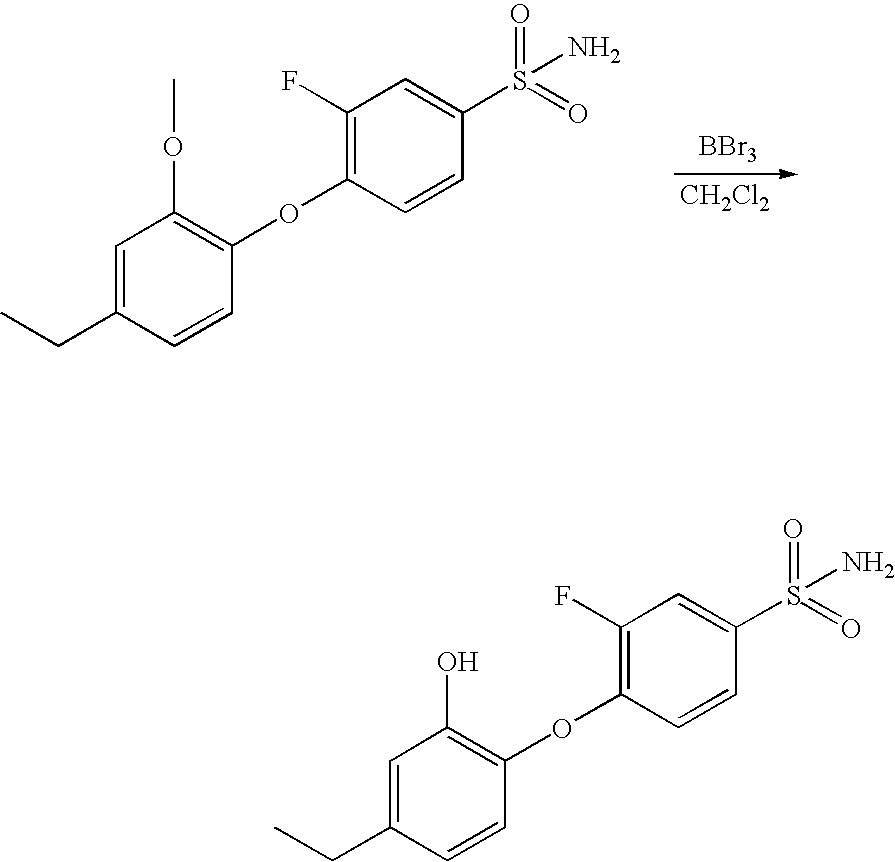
[BBr3].[CH2Cl2].C1=C(CC)C=CC(OC2=C(F)C=C(S(=O)(=O)N)C=C2)=C1OC.C1=C(CC)C=CC(OC2=C(F)C=C(S(=O)(=O)N)C=C2)=C1O
